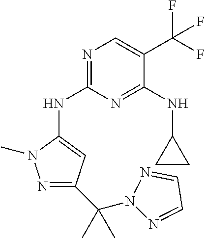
N1=C(NC2=CC(C(N3N=CC=N3)(C)C)=NN2C)N=C(NC2CC2)C(C(F)(F)F)=C1
